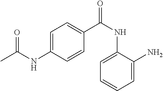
C1=C(NC(C)=O)C=CC(C(NC2=CC=CC=C2N)=O)=C1
